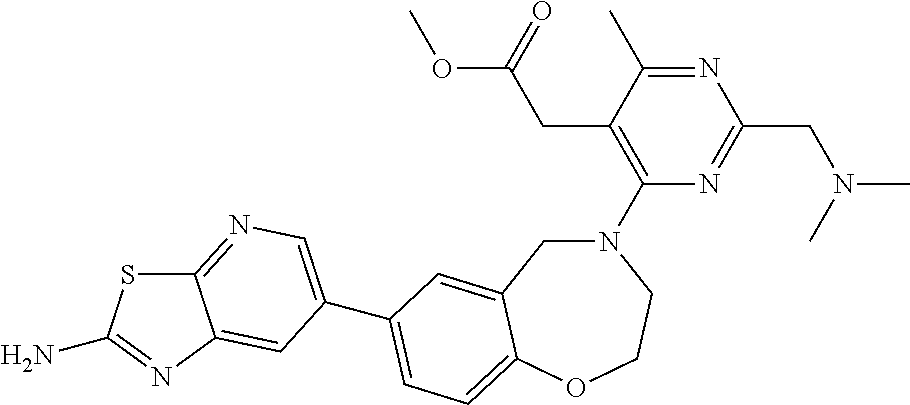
C1(N2CC3=CC(C4=CN=C5SC(N)=NC5=C4)=CC=C3OCC2)=C(CC(OC)=O)C(C)=NC(CN(C)C)=N1
